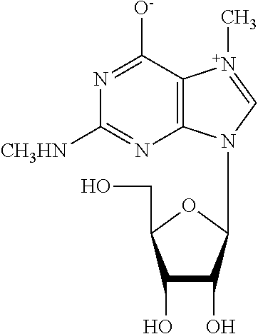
C1(O)C(O)C(N2C3=C([N+](C)=C2)C([O-])=NC([CH3HN])=N3)OC1CO
